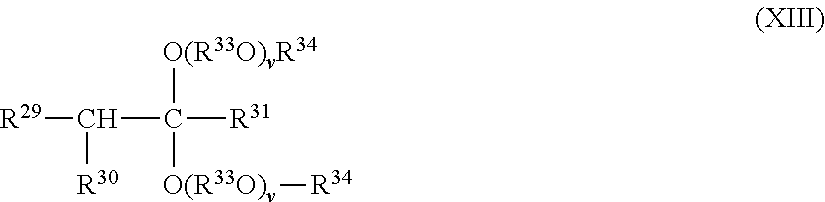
[R29]C(C([R31])([O(R33O)v][R34])[O(R33O)vR34])[R30]
